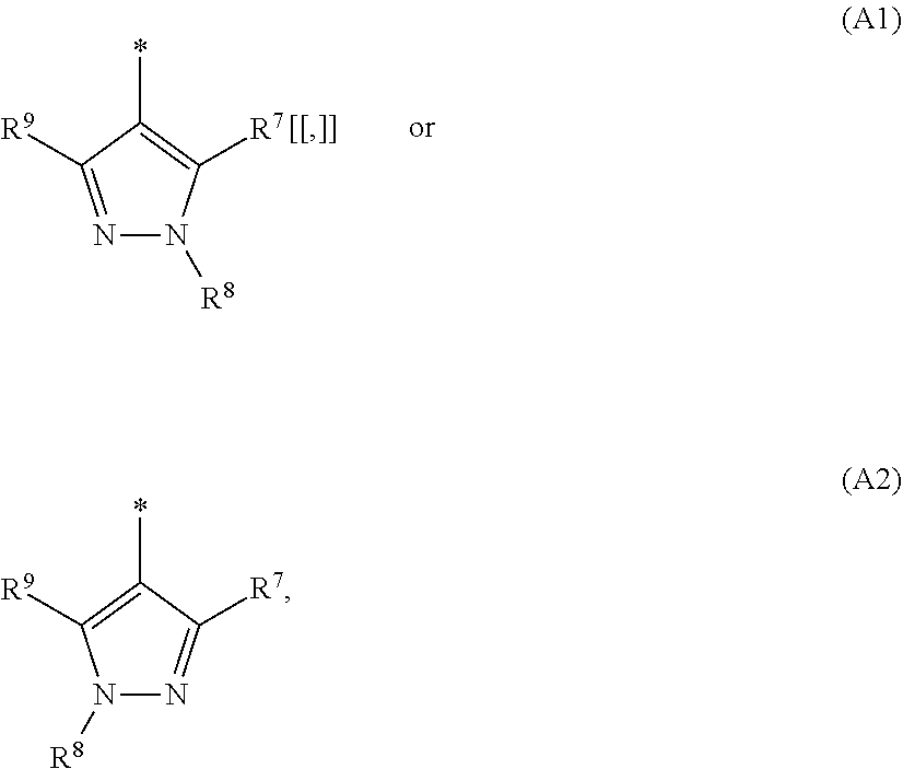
N1=C([R9])C(*)=C([R7])N1[R8].N1=C([R7])C(*)=C([R9])N1[R8]
